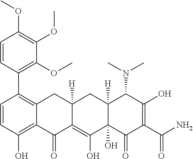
C1=CC(C2=C3C(=C(O)C=C2)C(=O)C2=C(O)C4(O)C([H])(CC2([H])C3)C(N(C)C)C(O)=C(C(N)=O)C4=O)=C(OC)C(OC)=C1OC
